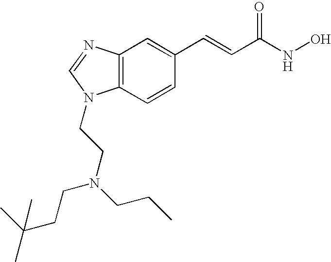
C12=C(C=CC(C=CC(=O)NO)=C1)N(CCN(CCC)CCC(C)(C)C)C=N2
